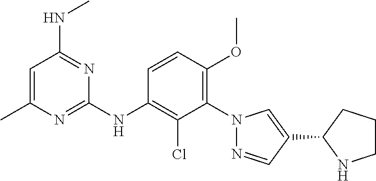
C1=CC(OC)=C(N2N=CC(C3NCCC3)=C2)C(Cl)=C1NC1=NC(C)=CC(NC)=N1
